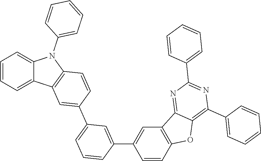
C1=CC=C2C(=C1)N(C1=CC=CC=C1)C1=C2C=C(C2=CC=CC(C3=CC4=C(C=C3)OC3=C(C5=CC=CC=C5)N=C(C5=CC=CC=C5)N=C43)=C2)C=C1
